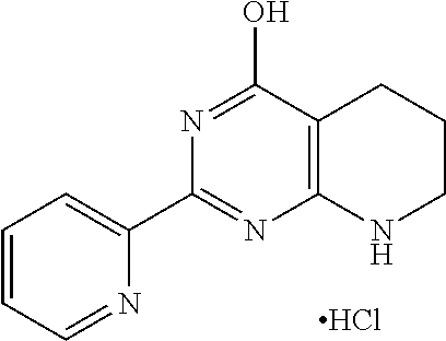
C12=C(C(O)=NC(C3=CC=CC=N3)=N1)CCCN2.Cl
